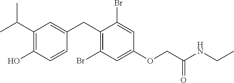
C1(CC2=CC(C(C)C)=C(O)C=C2)=C(Br)C=C(OCC(NCC)=O)C=C1Br
